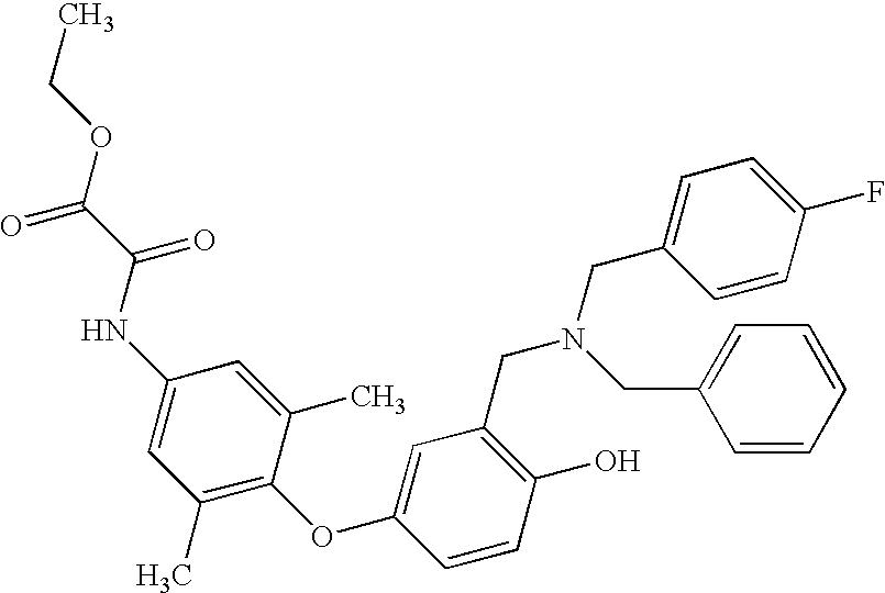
C1(O)=C(CN(CC2=CC=C(F)C=C2)CC2=CC=CC=C2)C=C(OC2=C(C)C=C(NC(C(OCC)=O)=O)C=C2C)C=C1
